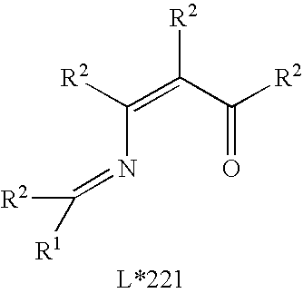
C(N=C([R2])[R1])(=C(C(=O)[R2])[R2])[R2]
